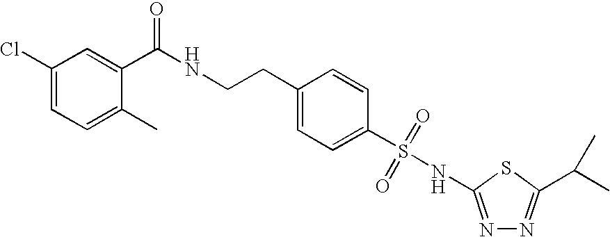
C1(Cl)=CC=C(C)C(C(NCCC2=CC=C(S(NC3=NN=C(C(C)C)S3)(=O)=O)C=C2)=O)=C1
